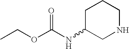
CCOC(NC1CNCCC1)=O
